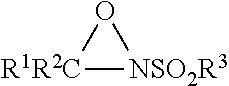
[R1R2C]1[NSO2R3]O1
